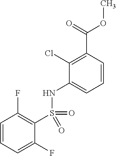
C1=CC=C(F)C(S(=O)(=O)NC2=CC=CC(C(=O)OC)=C2Cl)=C1F
